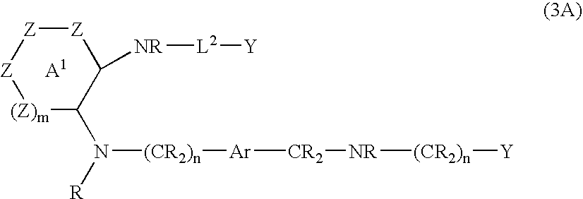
[Z]1[(Z)m]C(N([R])[(CR2)n][Ar][CR2][NR][(CR2)n][Y])C([NR][L2][Y])[Z][Z]1
